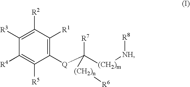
C1([R2])=C([R3])C([R4])=C([R5])C([Q]C([(CH2)m][NH][R8])([R7])[(CH2)n][R6])=C1[R1]
